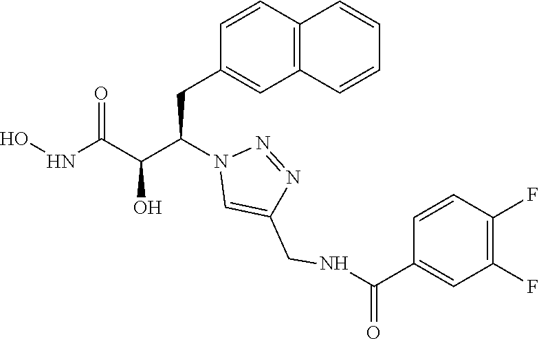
C1(CC(C(C(NO)=O)O)N2C=C(CNC(C3=CC(F)=C(F)C=C3)=O)N=N2)=CC2=C(C=C1)C=CC=C2
